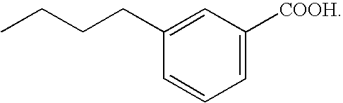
C1(CCCC)=CC([COOH])=CC=C1
